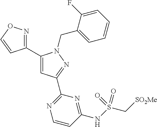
C1(C2=NOC=C2)=CC(C2=NC=CC(NS(C[SO2Me])(=O)=O)=N2)=NN1CC1=CC=CC=C1F
